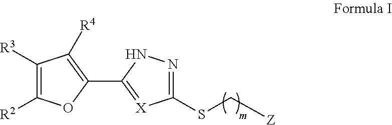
C1(SC[Z])=NNC(C2=C([R4])C([R3])=C([R2])O2)=[X]1
